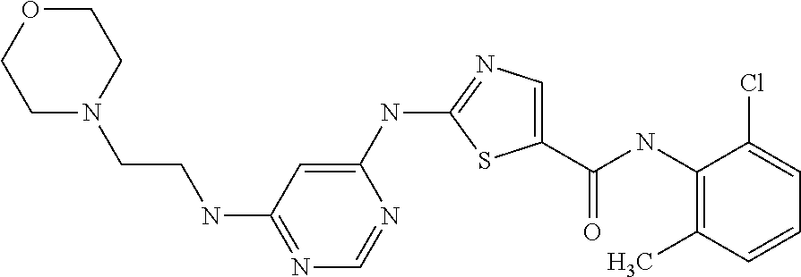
C1(NC2=NC=C(C(NC3=C(C)C=CC=C3Cl)=O)S2)=CC(NCCN2CCOCC2)=NC=N1
